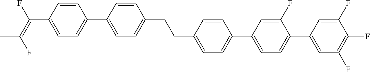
C1=CC(C(=C(F)C)F)=CC=C1C1=CC=C(CCC2=CC=C(C3=CC=C(C4=CC(F)=C(F)C(F)=C4)C(F)=C3)C=C2)C=C1
